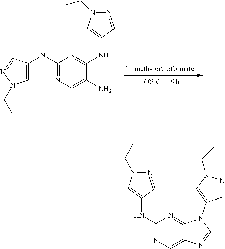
C(N1C=C(NC2=NC=C(N)C(NC3=CN(CC)N=C3)=N2)C=N1)C.N1=CC(NC2=NC=C3C(=N2)N(C2=CN(CC)N=C2)C=N3)=CN1CC
